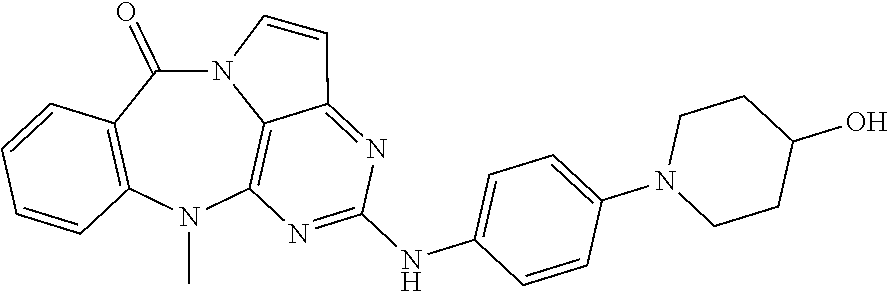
N12C(=O)C3=C(N(C)C4=C1C(=NC(NC1=CC=C(N5CCC(O)CC5)C=C1)=N4)C=C2)C=CC=C3
